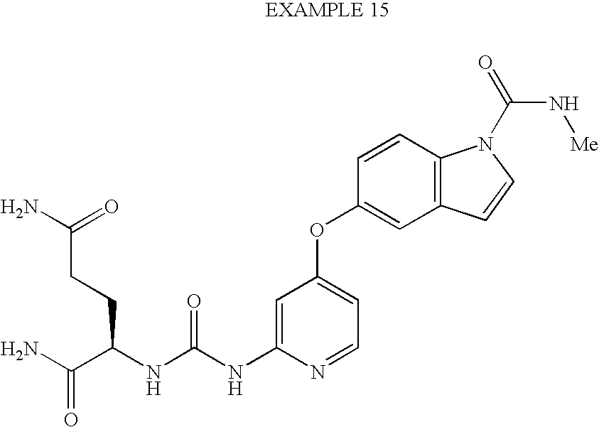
C1=C(NC(NC(C(N)=O)CCC(=O)N)=O)N=CC=C1OC1=CC2=C(C=C1)N(C(N[Me])=O)C=C2
